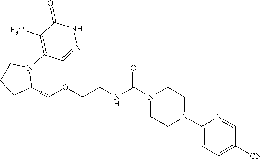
C1(COCCNC(N2CCN(C3=CC=C([CN])C=N3)CC2)=O)N(C2=C([F3C])C(=O)NN=C2)CCC1
